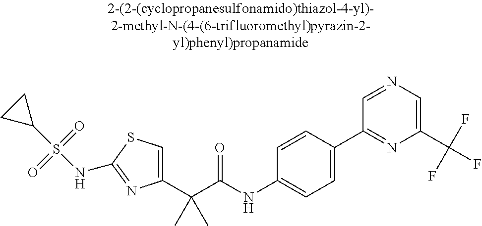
C1(C(C(NC2=CC=C(C3=NC(C(F)(F)F)=CN=C3)C=C2)=O)(C)C)=CSC(NS(C2CC2)(=O)=O)=N1
